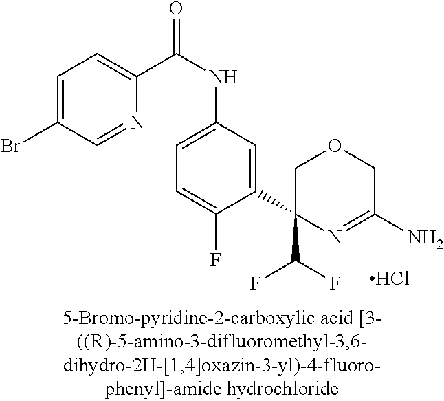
Cl.C1(C(F)F)(C2=CC(NC(=O)C3=CC=C(Br)C=N3)=CC=C2F)N=C(N)COC1
